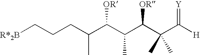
C(CC(C(C(C(C(C([H])=[Y])(C)C)[OR])C)[OR])C)C[R*2B]
